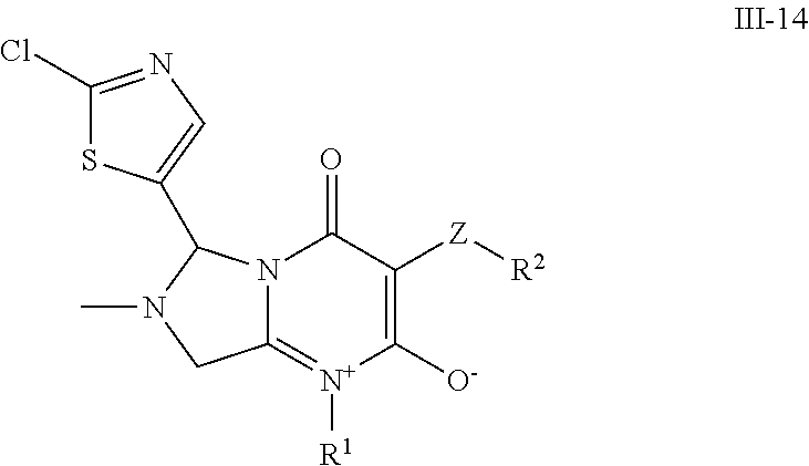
C1(Cl)=NC=C(C2N3C(=[N+]([R1])C([O-])=C([Z][R2])C3=O)CN2C)S1
